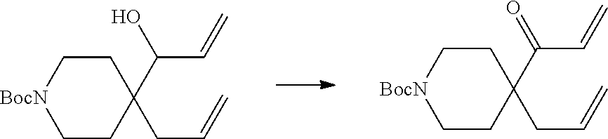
C1CC(CC=C)(C(C=C)O)CC[BocN]1.C1CC(CC=C)(C(C=C)=O)CC[BocN]1
